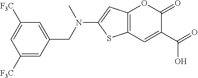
C12=C(C=C(C(=O)O)C(=O)O1)SC(N(CC1=CC([F3C])=CC([F3C])=C1)C)=C2
